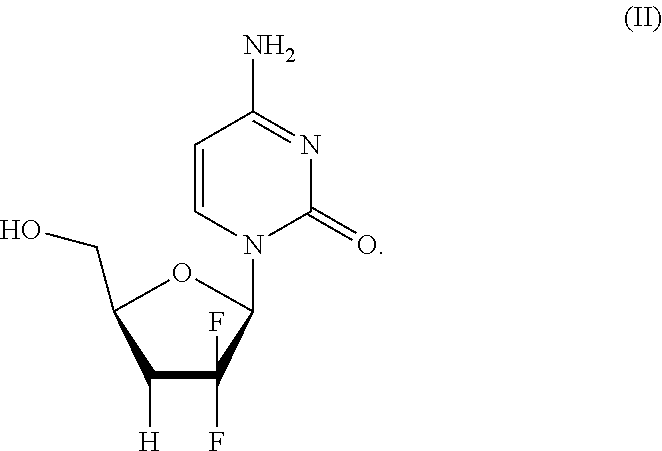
C1([H])C(F)(F)C(N2C(=O)N=C(N)C=C2)OC1CO
